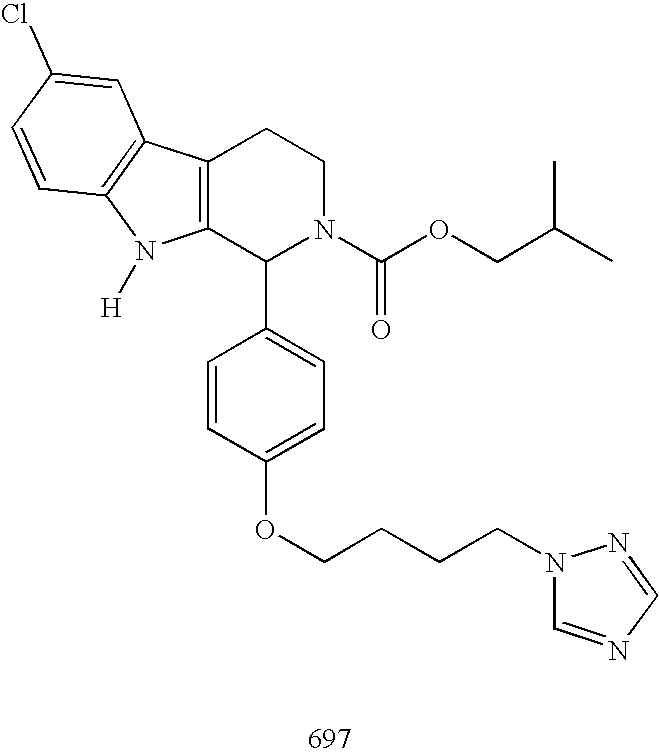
C12=C(C(C3=CC=C(OCCCCN4C=NC=N4)C=C3)N(C(OCC(C)C)=O)CC1)N([H])C1=C2C=C(Cl)C=C1
